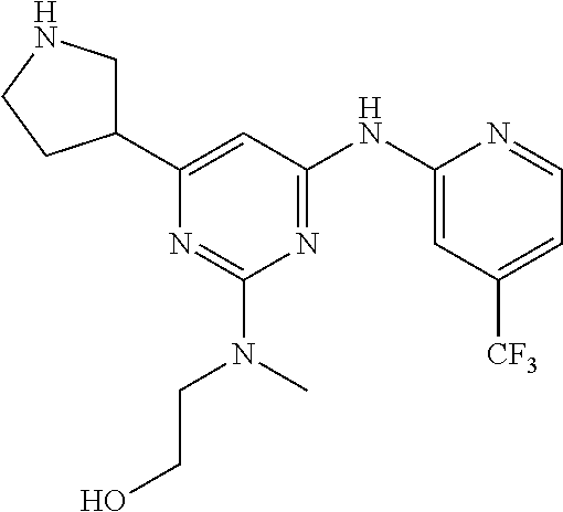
C1(NC2=NC(N(C)CCO)=NC(C3CNCC3)=C2)=CC([CF3])=CC=N1
